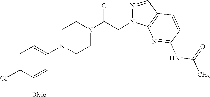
C1=C(Cl)C([OMe])=CC(N2CCN(C(CN3N=CC4=C3N=C(NC(=O)C)C=C4)=O)CC2)=C1
